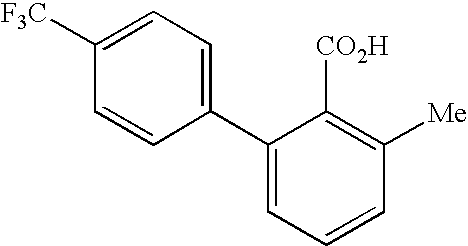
C1(C2=CC=C([F3C])C=C2)=CC=CC([Me])=C1[CO2H]
